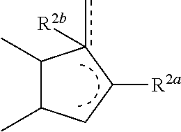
C1(C)C(C)CC([R2a])c1(c)[R2b]
